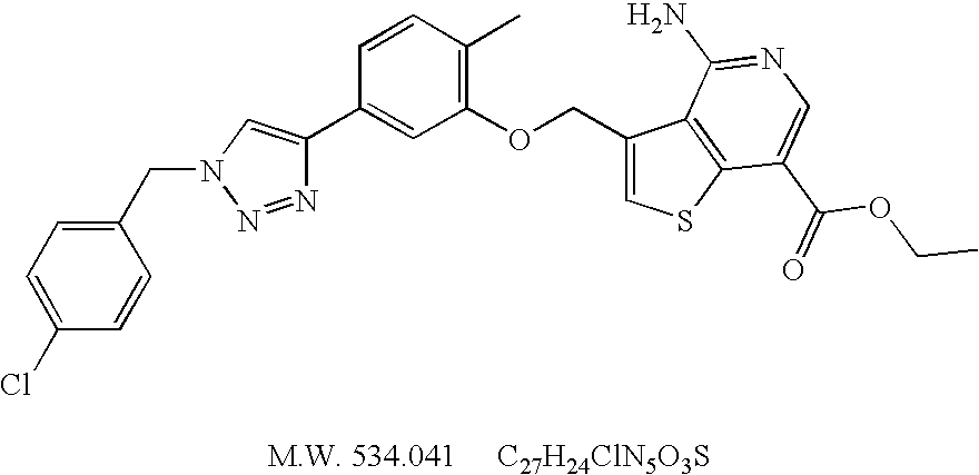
N1=NN(CC2=CC=C(Cl)C=C2)C=C1C1=CC(OCC2=CSC3=C2C(N)=NC=C3C(=O)OCC)=C(C)C=C1
